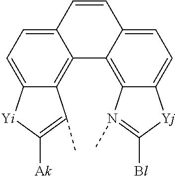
C12=CC=C3C(=C1C1=C4C(=CC=C1C=C2)[Yj]C([Bl])=N4C)C(C)=C([Ak])[Yi]3
